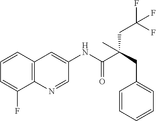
C12=C(C=CC=C1F)C=C(NC(C(CC1=CC=CC=C1)(CC(F)(F)F)C)=O)C=N2
